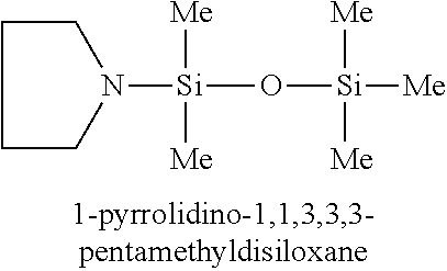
N1([Si](O[Si]([Me])([Me])[Me])([Me])[Me])CCCC1
